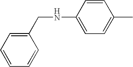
C1(CNC2=CC=C(C)C=C2)=CC=CC=C1
